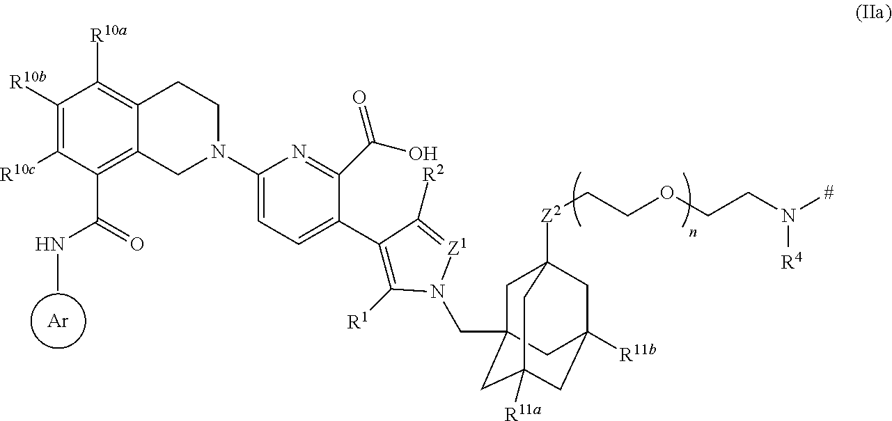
[Ar].C1([R10b])=C([R10c])C(C(=O)NC)=C2C(=C1[R10a])CCN(C1=CC=C(C3=C([R1])N(CC45CC6([Z2]CCOCCN([#])[R4])CC([R11b])(CC([R11a])(C4)C6)C5)[Z1]=C3[R2])C(C(O)=O)=N1)C2
